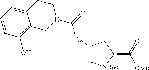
C1=CC(O)=C2C(=C1)CCN(C(=O)OC1C[NBoc]C(C(=O)[OMe])C1)C2
